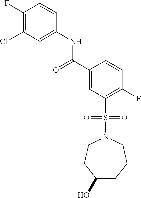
C1(F)=C(Cl)C=C(NC(C2=CC(S(=O)(=O)N3CCC(O)CCC3)=C(F)C=C2)=O)C=C1
